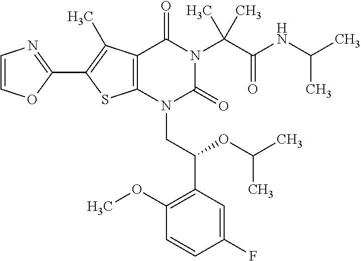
C12=C(C(C)=C(C3=NC=CO3)S1)C(=O)N(C(C(=O)NC(C)C)(C)C)C(=O)N2CC(C1=C(OC)C=CC(F)=C1)OC(C)C
